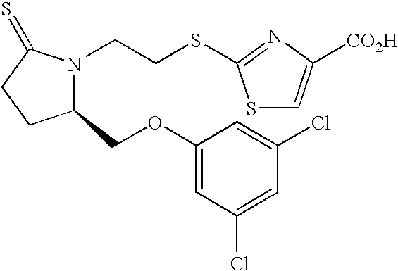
C1(COC2=CC(Cl)=CC(Cl)=C2)N(CCSC2=NC([CO2H])=CS2)C(=S)CC1
